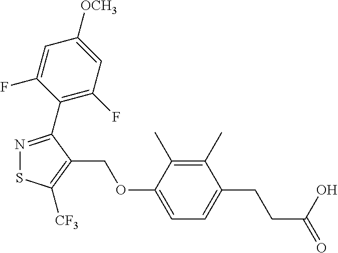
N1=C(C2=C(F)C=C([OCH3])C=C2F)C(COC2=CC=C(CCC(=O)O)C(C)=C2C)=C([CF3])S1
